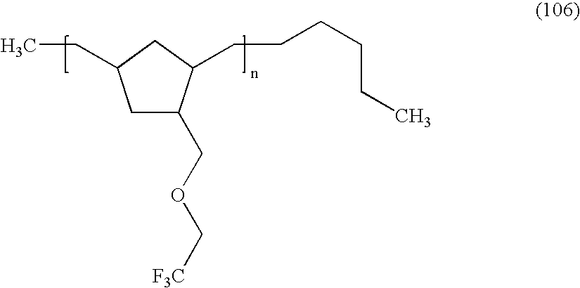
C1C(COC[F3C])C(CCCCCC)CC1CC
